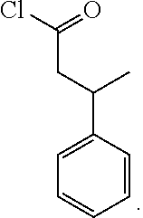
C1=CC(C(CC(Cl)=O)C)=CC=C1
